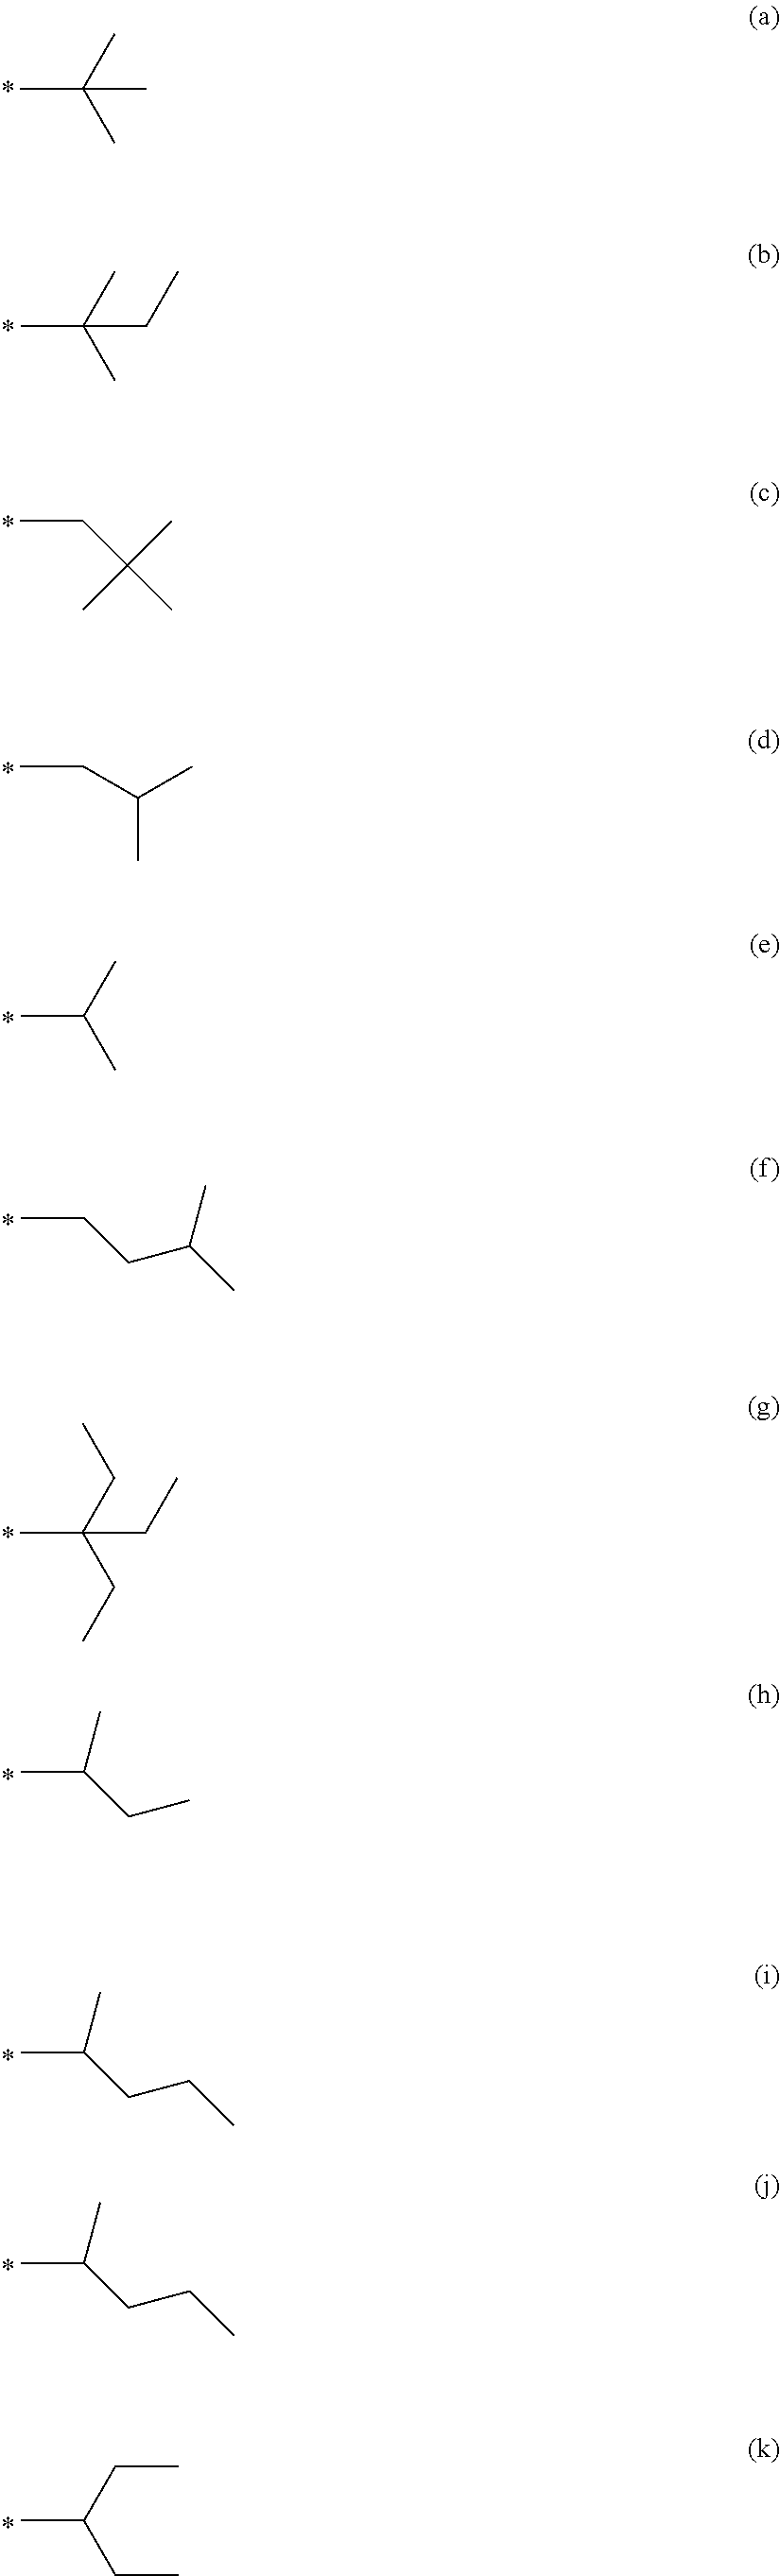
CC(C)(C)C.CC(C)(C)CC.CCC(C)(C)C.CCC(C)C.CC(C)C.CCCC(C)C.CC(CC)(CC)CC.CC(CC)C.CC(CCC)C.CC(CCC)C.CC(CC)CC
